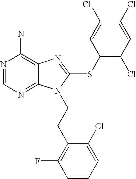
N1=CN=C2C(=C1N)N=C(SC1=C(Cl)C=C(Cl)C(Cl)=C1)N2CCC1=C(F)C=CC=C1Cl
